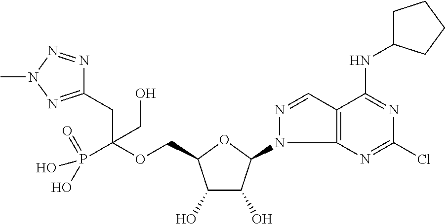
C(OCC1C(O)C(O)C(N2C3=C(C=N2)C(NC2CCCC2)=NC(Cl)=N3)O1)(P(O)(O)=O)(CC1=NN(C)N=N1)CO
